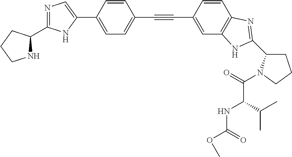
C1=C(C2=CN=C(C3NCCC3)N2)C=CC(C#CC2=CC3=C(C=C2)N=C(C2CCCN2C(=O)C(NC(=O)OC)C(C)C)N3)=C1
